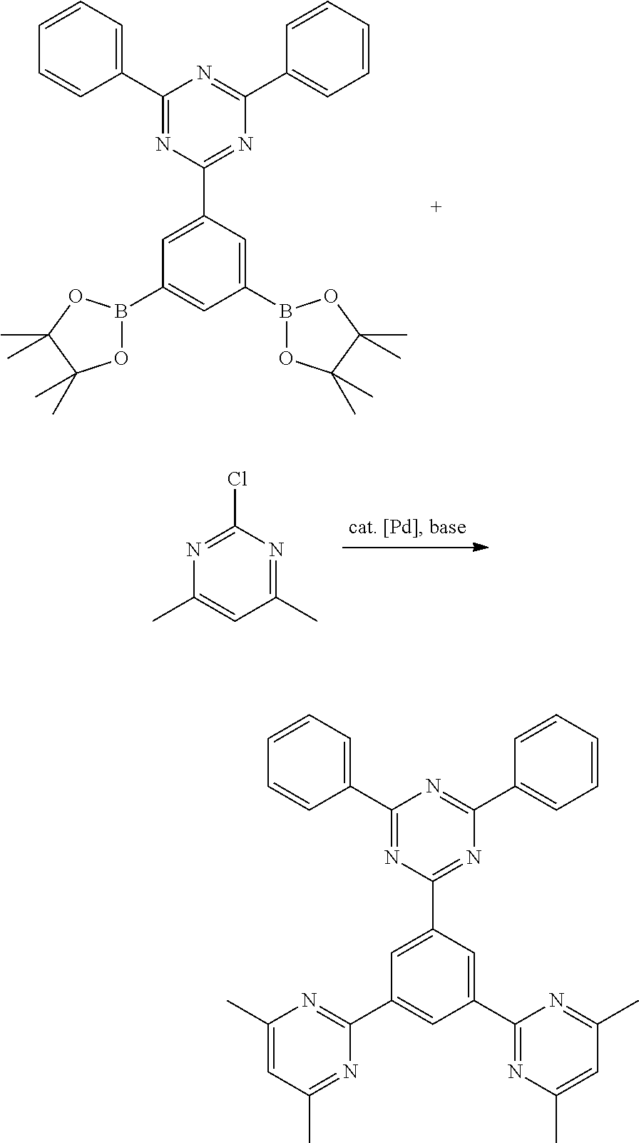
C1(C2=CC=CC=C2)=NC(C2=CC(B3OC(C)(C)C(C)(C)O3)=CC(B3OC(C)(C)C(C)(C)O3)=C2)=NC(C2=CC=CC=C2)=N1.ClC1=NC(C)=CC(C)=N1.C1(C2=CC=CC=C2)=NC(C2=CC(C3=NC(C)=CC(C)=N3)=CC(C3=NC(C)=CC(C)=N3)=C2)=NC(C2=CC=CC=C2)=N1
